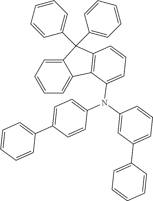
C12=CC=CC=C1C1=C(C2(C2=CC=CC=C2)C2=CC=CC=C2)C=CC=C1N(C1=CC=C(C2=CC=CC=C2)C=C1)C1=CC(C2=CC=CC=C2)=CC=C1
